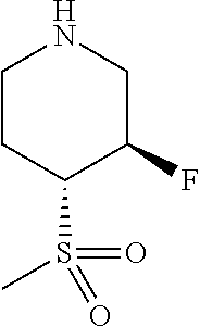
S(C1C(F)CNCC1)(=O)(=O)C
